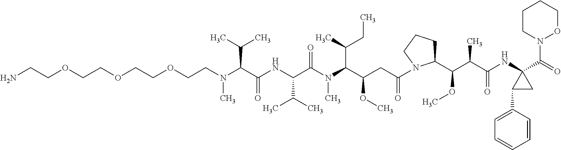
C(CN(C(C(NC(C(N(C)C(C(CC)C)C(OC)CC(=O)N1C(C(OC)C(C(=O)NC2(C(=O)N3OCCCC3)C(C3=CC=CC=C3)C2)C)CCC1)=O)C(C)C)=O)C(C)C)C)OCCOCCOCCN
